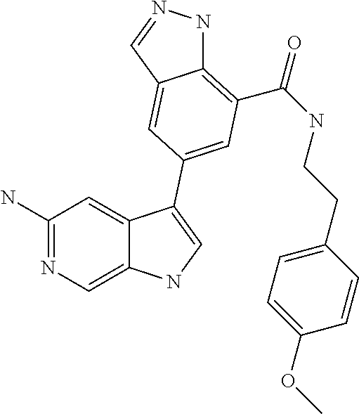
C1(N)=NC=C2C(=C1)C(C1=CC(C(=O)NCCC3=CC=C(OC)C=C3)=C3NN=CC3=C1)=CN2
